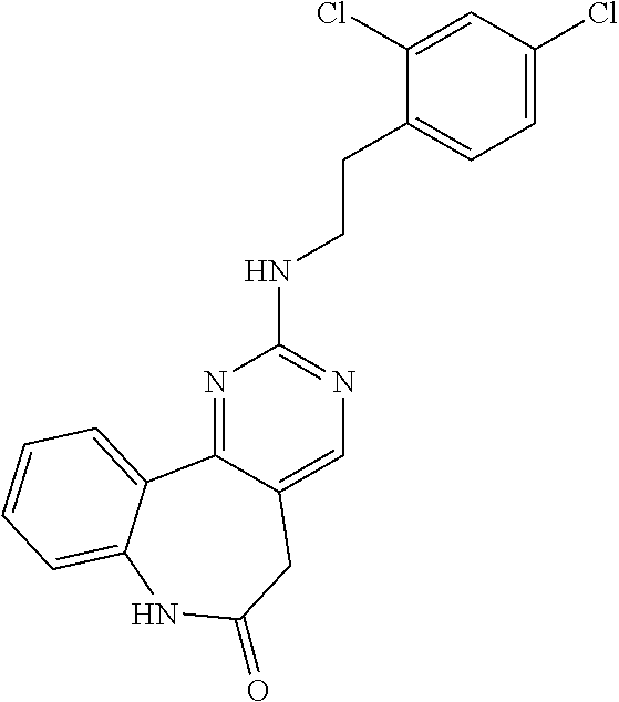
N1=C2C(=CN=C1NCCC1=CC=C(Cl)C=C1Cl)CC(=O)NC1=CC=CC=C21
